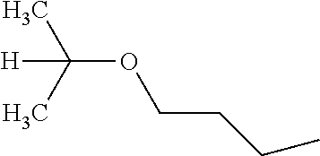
CC(OCCCC)([H])C
